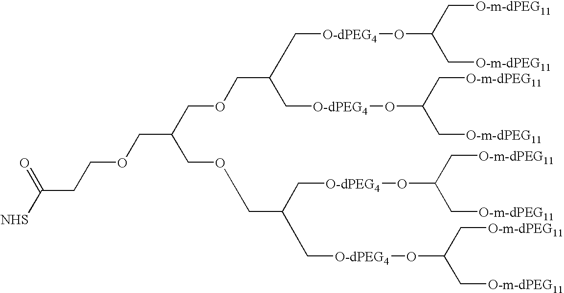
C(CCOCC(COCC(C[O-dPEG4]OC(C[O-m-dPEG11])C[O-m-dPEG11])C[O-dPEG4]OC(C[O-m-dPEG11])C[O-m-dPEG11])COCC(C[O-dPEG4]OC(C[O-m-dPEG11])C[O-m-dPEG11])C[O-dPEG4]OC(C[O-m-dPEG11])C[O-m-dPEG11])([NHS])=O
